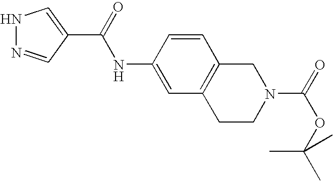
N1N=CC(C(NC2=CC3=C(C=C2)CN(C(OC(C)(C)C)=O)CC3)=O)=C1
